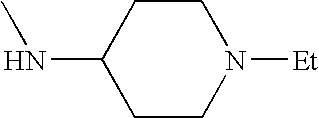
C1CC(NC)CCN1[Et]
